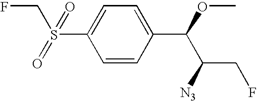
C1(S(CF)(=O)=O)=CC=C(C(OC)C([N3])CF)C=C1
